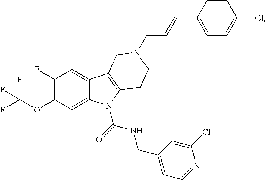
C(OC1=C(F)C=C2C(=C1)N(C(=O)NCC1=CC=NC(Cl)=C1)C1=C2CN(CC=CC2=CC=C(Cl)C=C2)CC1)(F)(F)F
